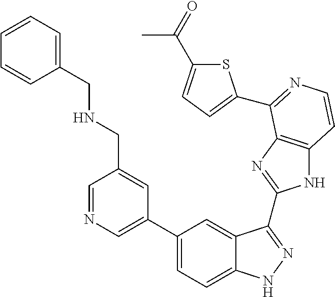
C1(C2=CN=CC(CNCC3=CC=CC=C3)=C2)=CC=C2C(=C1)C(C1=NC3=C(N1)C=CN=C3C1=CC=C(C(=O)C)S1)=NN2
